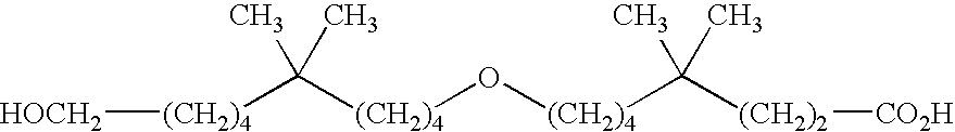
[(CH2)4]([HOCH2])C([(CH2)4]O[(CH2)4]C([(CH2)2][CO2H])(C)C)(C)C
